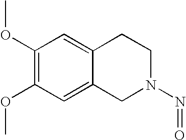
C1(OC)=C(OC)C=C2C(=C1)CCN(N=O)C2
